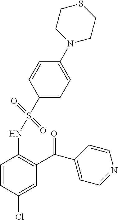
C1=CC(Cl)=CC(C(C2=CC=NC=C2)=O)=C1NS(C1=CC=C(N2CCSCC2)C=C1)(=O)=O
